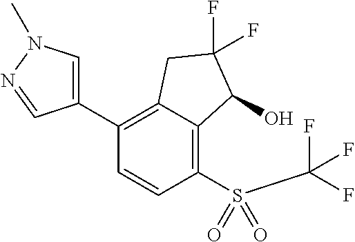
C1(C2=CN(C)N=C2)=C2C(=C(S(=O)(C(F)(F)F)=O)C=C1)C(O)C(F)(F)C2
